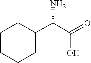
C1CCC(C(N)C(=O)O)CC1
